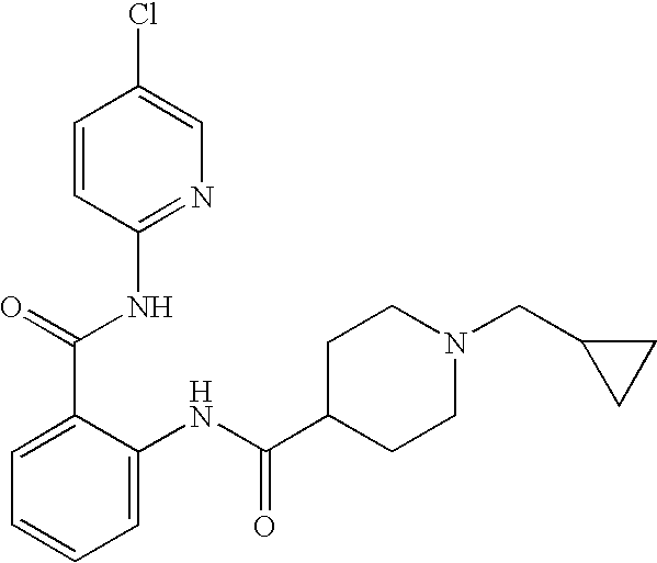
C1=CC(NC(C2=CC=CC=C2NC(C2CCN(CC3CC3)CC2)=O)=O)=NC=C1Cl
